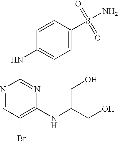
N1=CC(Br)=C(NC(CO)CO)N=C1NC1=CC=C(S(=O)(N)=O)C=C1
